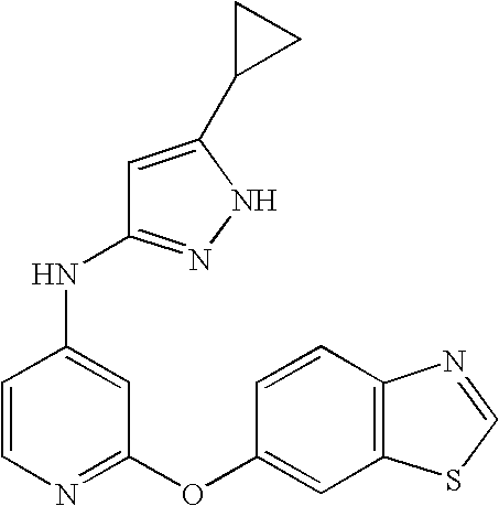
N(C1=CC(OC2=CC3=C(C=C2)N=CS3)=NC=C1)C1=NNC(C2CC2)=C1
